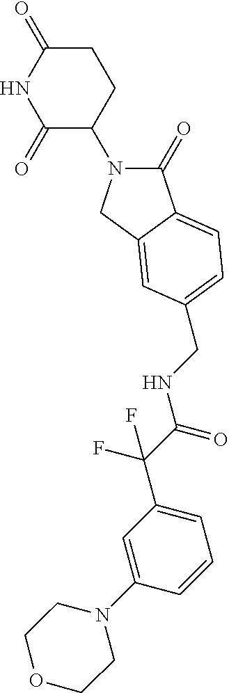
C1(=O)N(C2CCC(=O)NC2=O)CC2=CC(CNC(C(F)(F)C3=CC=CC(N4CCOCC4)=C3)=O)=CC=C12
